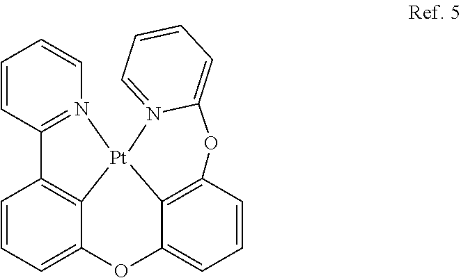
C1=CC2=N(C=C1)[Pt]13C4=C2C=CC=C4OC2=CC=CC(=C12)OC1=CC=CC=N31
